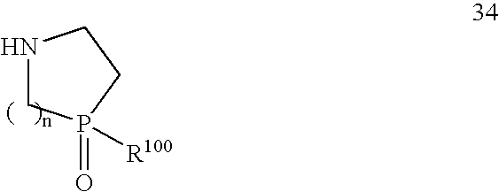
N1CP([R100])(=O)CC1
